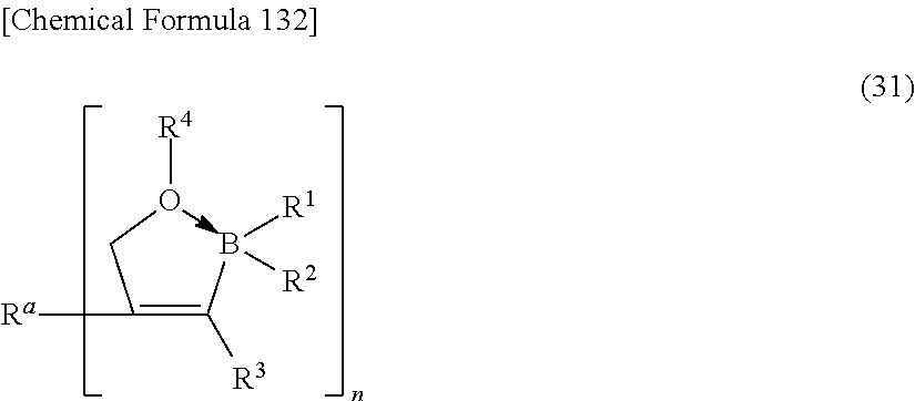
C(=C(B([R2])[R1])[R3])(CO[R4])[Ra]
